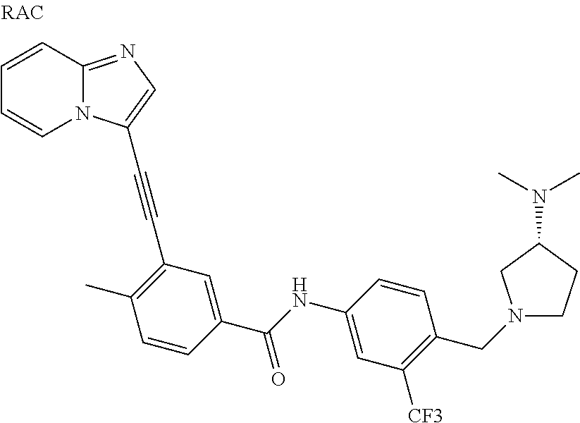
C1=CC2=NC=C(C#CC3=C(C)C=CC(C(NC4=CC([CF3])=C(CN5CCC(N(C)C)C5)C=C4)=O)=C3)N2C=C1
